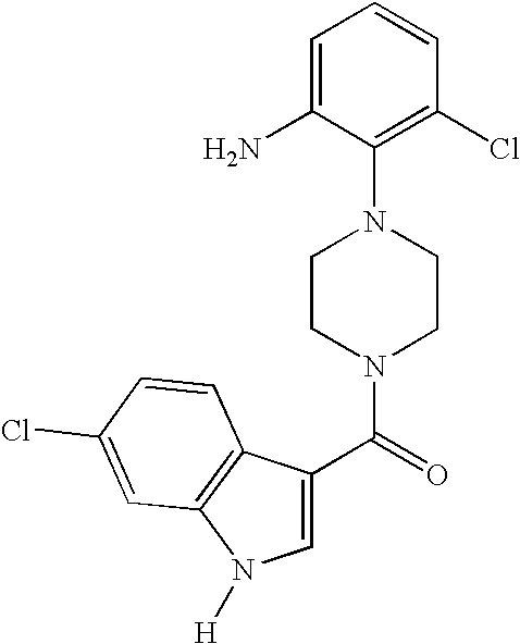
C1=C(C(=O)N2CCN(C3=C(Cl)C=CC=C3N)CC2)C2=C(N1[H])C=C(Cl)C=C2
